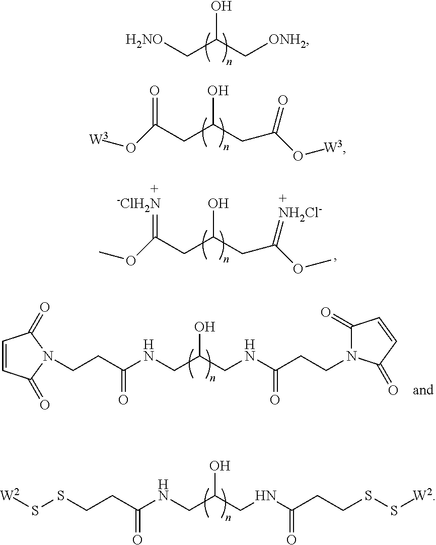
[H2NO]CC(C[ONH2])O.C(CC(CC(O[W3])=O)O)(=O)O[W3].C(CC(CC(OC)=[NH2Cl-])O)(=[-ClH2N])OC.N(CC(CNC(CCSS[W2])=O)O)C(CCSS[W2])=O.N(CC(CNC(CCN1C(=O)C=CC1=O)=O)O)C(CCN1C(=O)C=CC1=O)=O
